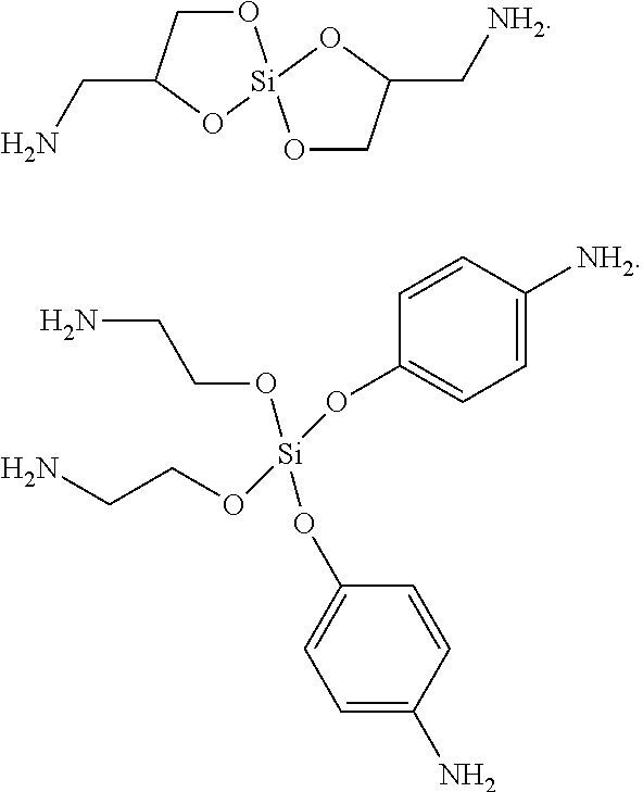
O1CC(CN)O[Si]12OCC(C[NH2])O2.O([Si](OC1=CC=C(N)C=C1)(OC1=CC=C([NH2])C=C1)OCCN)CCN
